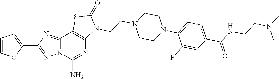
C12=NC(C3=CC=CO3)=NN1C(N)=NC1=C2SC(=O)N1CCN1CCN(C2=CC=C(C(NCCN(C)C)=O)C=C2F)CC1
